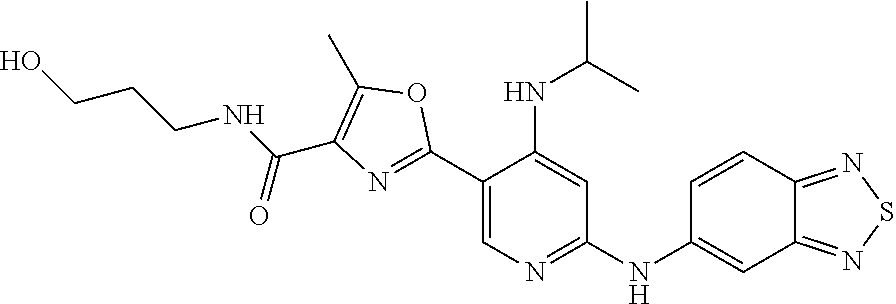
C(C1=C(C)OC(C2=CN=C(NC3=CC4=NSN=C4C=C3)C=C2NC(C)C)=N1)(NCCCO)=O
